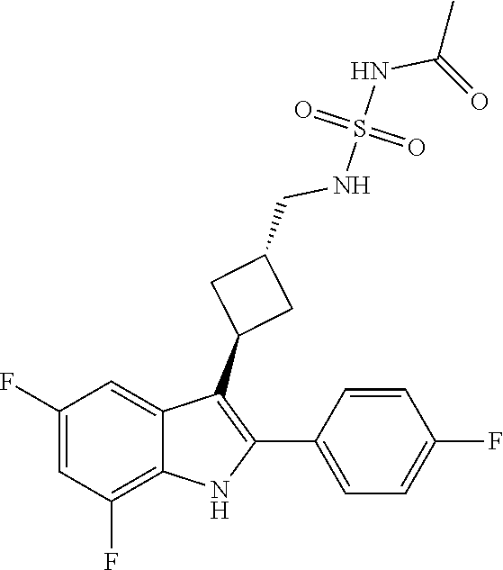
O=S(NCC1CC(C2=C(C3=CC=C(F)C=C3)NC3=C(F)C=C(F)C=C23)C1)(NC(C)=O)=O
